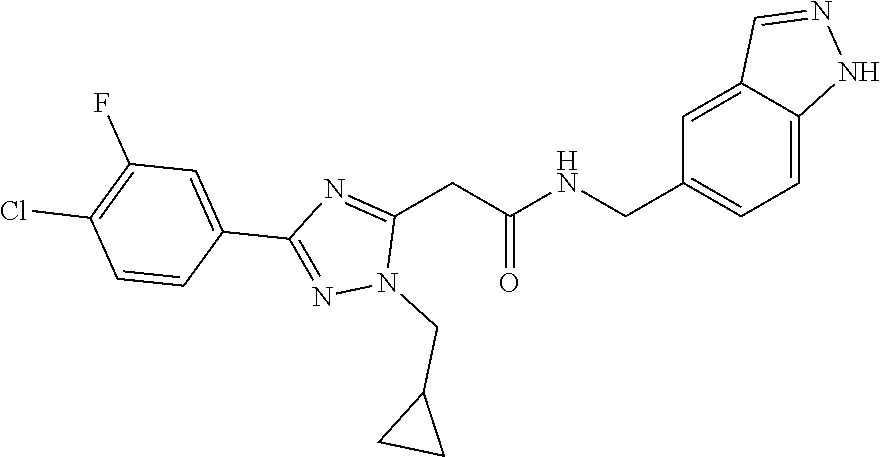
C(NC(CC1=NC(C2=CC(F)=C(Cl)C=C2)=NN1CC1CC1)=O)C1=CC=C2C(=C1)C=NN2
